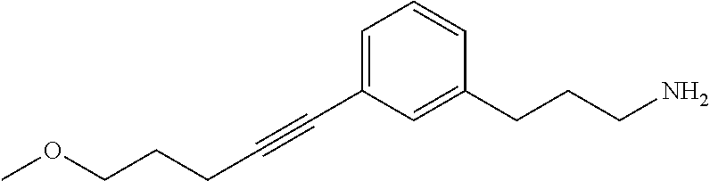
C(#CC1=CC=CC(CCCN)=C1)CCCOC
